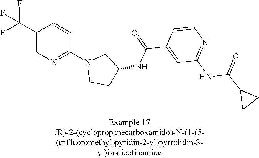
C1(C(F)(F)F)=CN=C(N2CCC(NC(C3=CC(NC(C4CC4)=O)=NC=C3)=O)C2)C=C1
